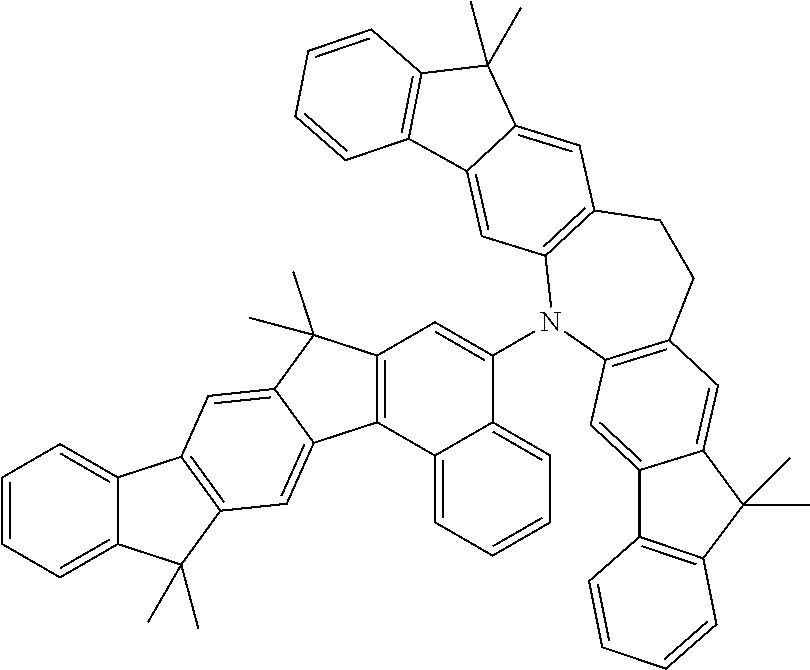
C12=CC=CC=C1C(C)(C)C1=C2C=C2C(C)(C)C3=C(C2=C1)C1=CC=CC=C1C(N1C2=C(CCC4=C1C=C1C(=C4)C(C)(C)C4=C1C=CC=C4)C=C1C(=C2)C2=C(C1(C)C)C=CC=C2)=C3
